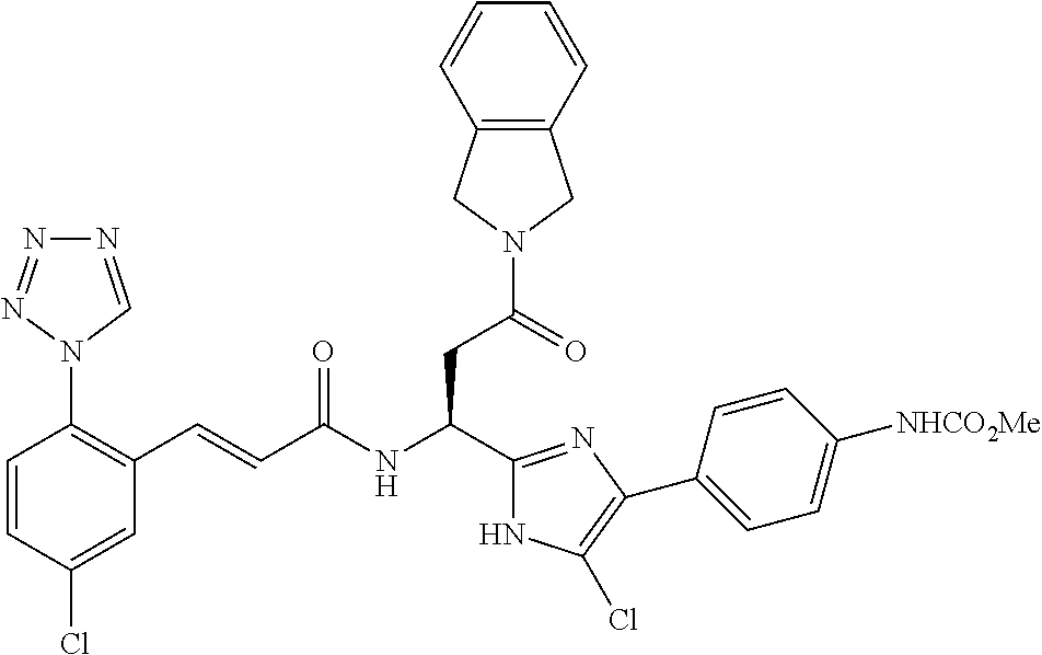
C1(Cl)=CC(C=CC(NC(CC(N2CC3=C(C2)C=CC=C3)=O)C2=NC(C3=CC=C([NHCO2Me])C=C3)=C(Cl)N2)=O)=C(N2C=NN=N2)C=C1
